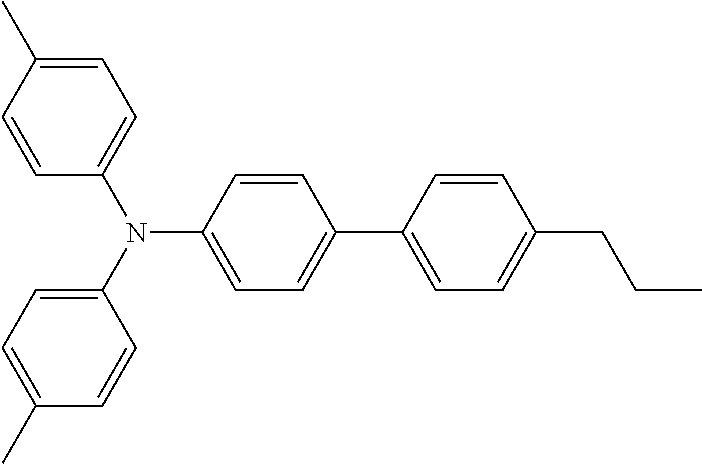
C1=C(C)C=CC(N(C2=CC=C(C)C=C2)C2=CC=C(C3=CC=C(CCC)C=C3)C=C2)=C1
